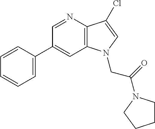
C1=C(C2=CC3=C(N=C2)C(Cl)=CN3CC(=O)N2CCCC2)C=CC=C1
